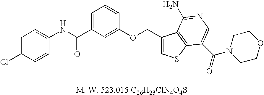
C1=C(Cl)C=CC(NC(C2=CC=CC(OCC3=CSC4=C3C(N)=NC=C4C(N3CCOCC3)=O)=C2)=O)=C1
